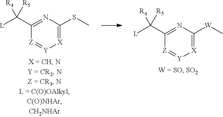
C1(C([L])([R5])[R4])=NC([W]C)=[X][Y]=[Z]1.C1(C([L])([R5])[R4])=NC(SC)=[X][Y]=[Z]1
